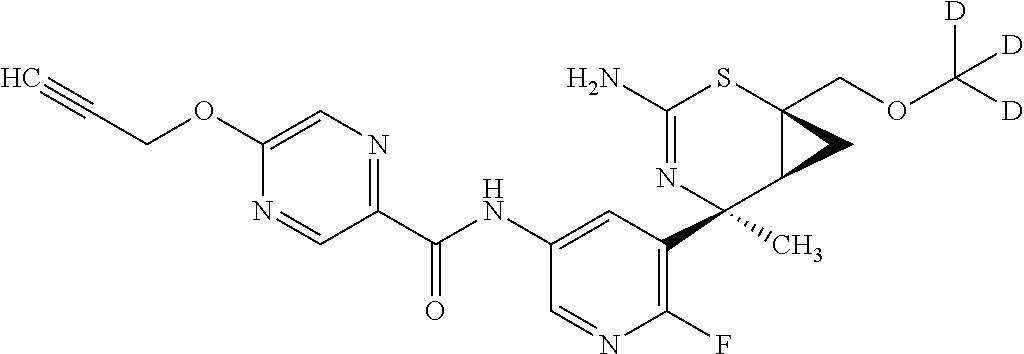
C1(N)=NC(C2=C(F)N=CC(NC(C3=NC=C(OCC#C)N=C3)=O)=C2)(C)C2C(COC([D])([D])[D])(S1)C2
